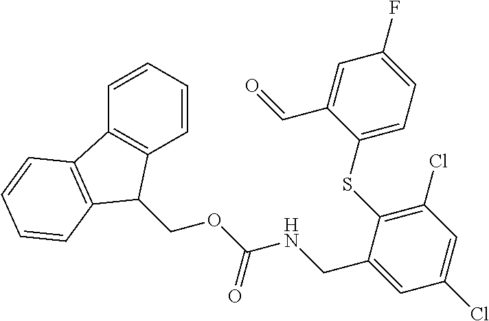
C1=CC=CC2=C1C(COC(NCC1=CC(Cl)=CC(Cl)=C1SC1=CC=C(F)C=C1C=O)=O)C1=C2C=CC=C1
